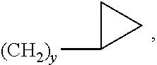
C1C([(CH2)y])C1
